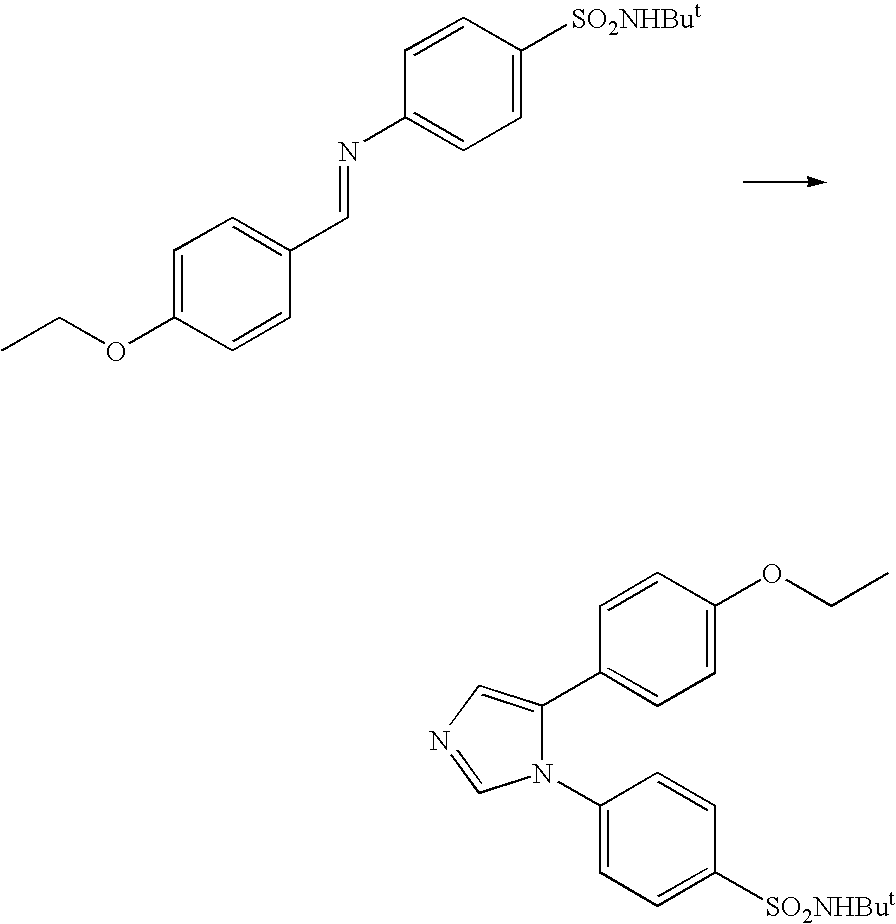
C1=C(OCC)C=CC(C=NC2=CC=C([SO2NHBut])C=C2)=C1.C1(C2=CN=CN2C2=CC=C([SO2NHBut])C=C2)=CC=C(OCC)C=C1
